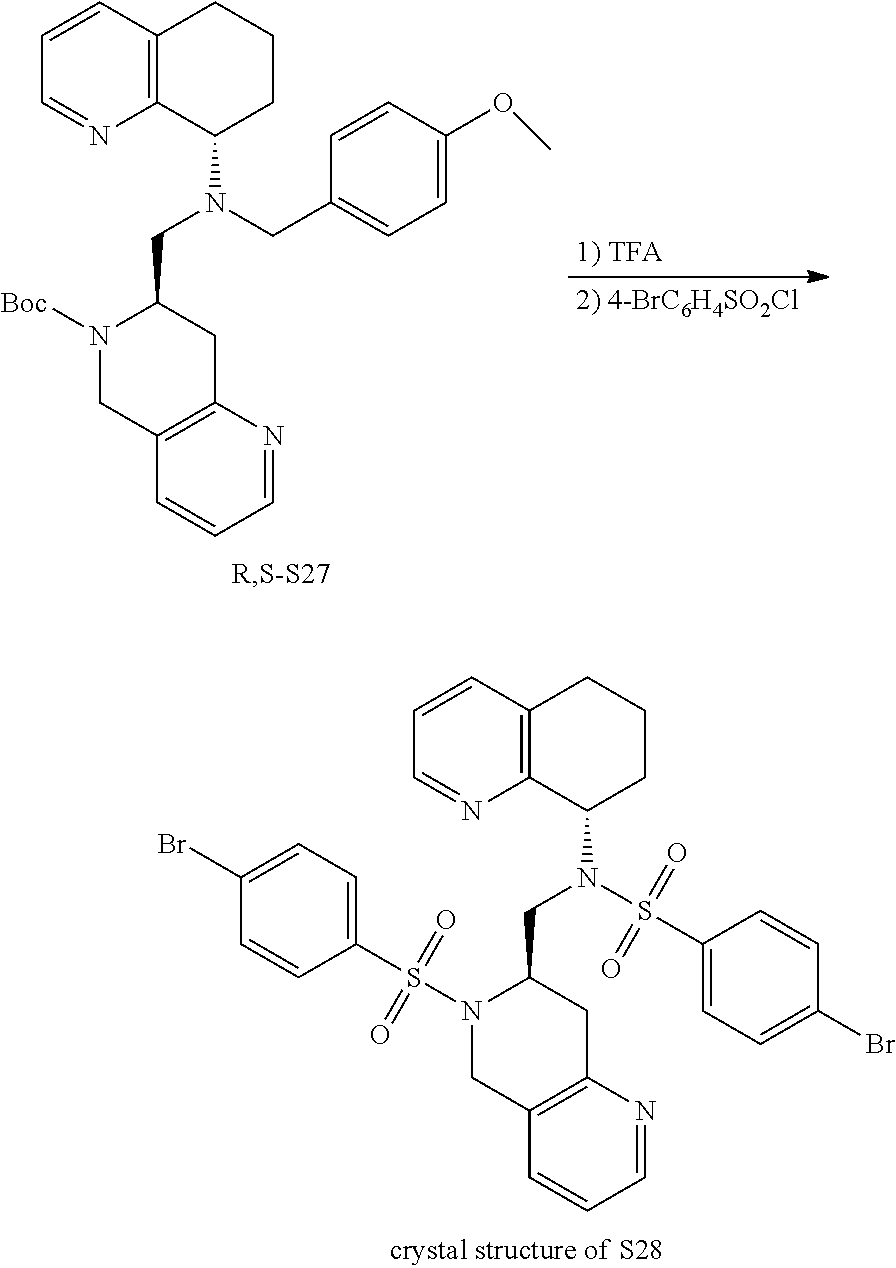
C1=CC2=C(N=C1)C(N(CC1N([Boc])CC3=C(C1)N=CC=C3)CC1=CC=C(OC)C=C1)CCC2.C1=CC2=C(N=C1)C(N(CC1N(S(=O)(=O)C3=CC=C(Br)C=C3)CC3=C(C1)N=CC=C3)S(=O)(=O)C1=CC=C(Br)C=C1)CCC2
